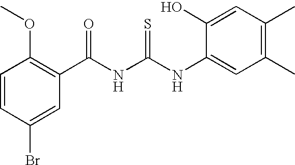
C1=CC(Br)=CC(C(NC(NC2=CC(C)=C(C)C=C2O)=S)=O)=C1OC
